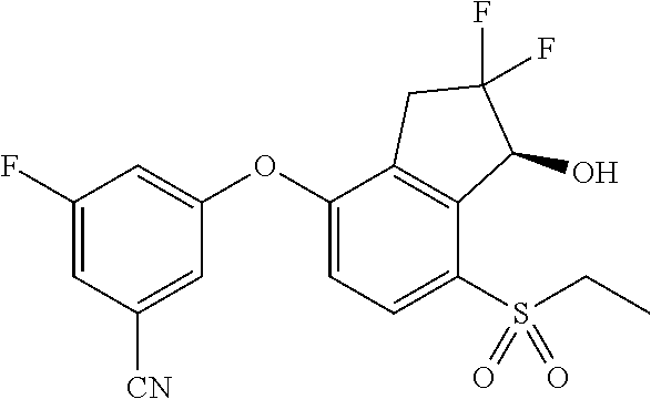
C1(F)=CC([CN])=CC(OC2=CC=C(S(CC)(=O)=O)C3=C2CC(F)(F)C3O)=C1
